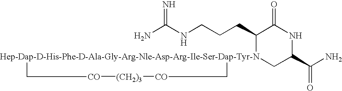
NC(NCCCC1[Hep-Dap-D-His-Phe-D-Ala-Gly-Arg-Nle-Asp-Arg-Ile-Ser-Dap-Tyr-N]2(CC(C(N)=O)NC1=O)C[CO][(CH2)3][CO]C2)=N
